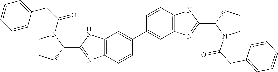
C1=CC=CC(CC(=O)N2CCCC2C2=NC3=C(N2)C=C(C2=CC4=C(C=C2)NC(C2N(C(CC5=CC=CC=C5)=O)CCC2)=N4)C=C3)=C1
